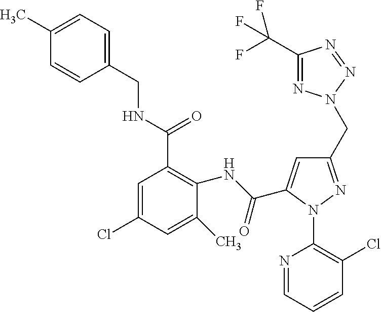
C1(C)=CC=C(CNC(C2=C(NC(=O)C3=CC(CN4N=C(C(F)(F)F)N=N4)=NN3C3=C(Cl)C=CC=N3)C(C)=CC(Cl)=C2)=O)C=C1
